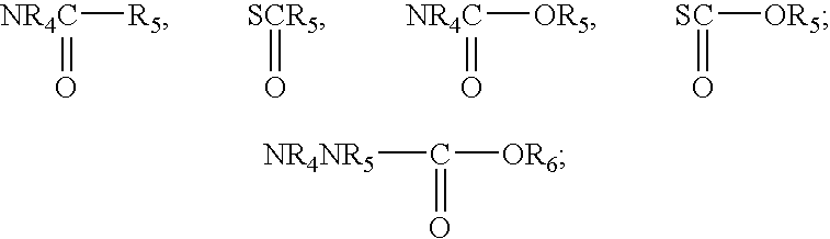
[NR4C]([R5])=O.[SCR5]=O.[NR4C]([OR5])=O.[SC]([OR5])=O.C([OR6])([NR4NR5])=O
